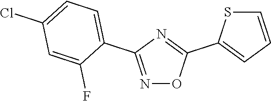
N1=C(C2=CC=C(Cl)C=C2F)N=C(C2=CC=CS2)O1
